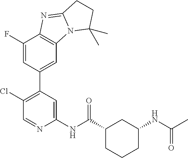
C1(Cl)=C(C2=CC3=C(C(F)=C2)N=C2N3C(C)(C)CC2)C=C(NC(C2CCCC(NC(C)=O)C2)=O)N=C1
